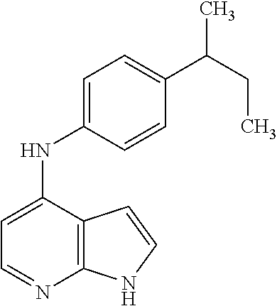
C12=C(C(NC3=CC=C(C(CC)C)C=C3)=CC=N1)C=CN2
